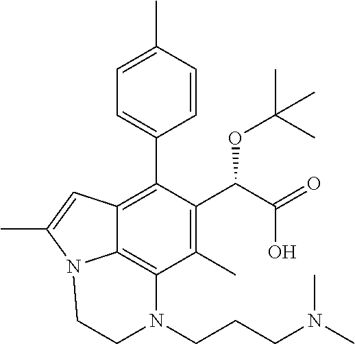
C1=C(C)C=CC(C2=C3C4=C(C(C)=C2C(C(O)=O)OC(C)(C)C)N(CCCN(C)C)CCN4C(C)=C3)=C1
